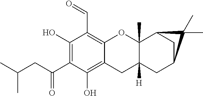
C1(O)=C(C(=O)CC(C)C)C(O)=C2C(=C1C=O)OC1(C)C([H])(C2)CC2CC1C2(C)C
